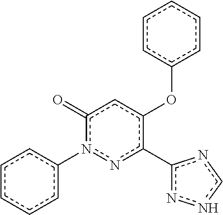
c1cccc(-n2nc(-c3nncn3)c(Oc3ccccc3)cc2=O)c1
